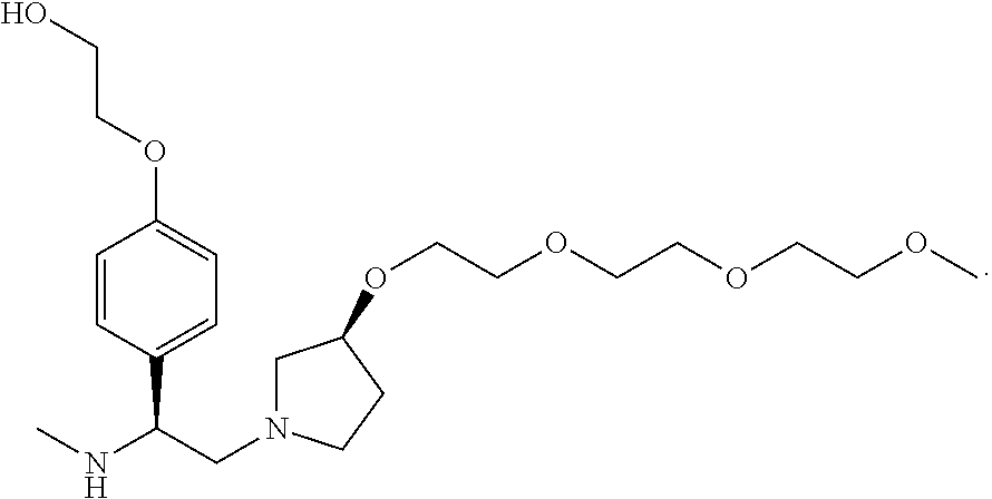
C(CN1CC(OCCOCCOCCOC)CC1)(C1=CC=C(OCCO)C=C1)NC
